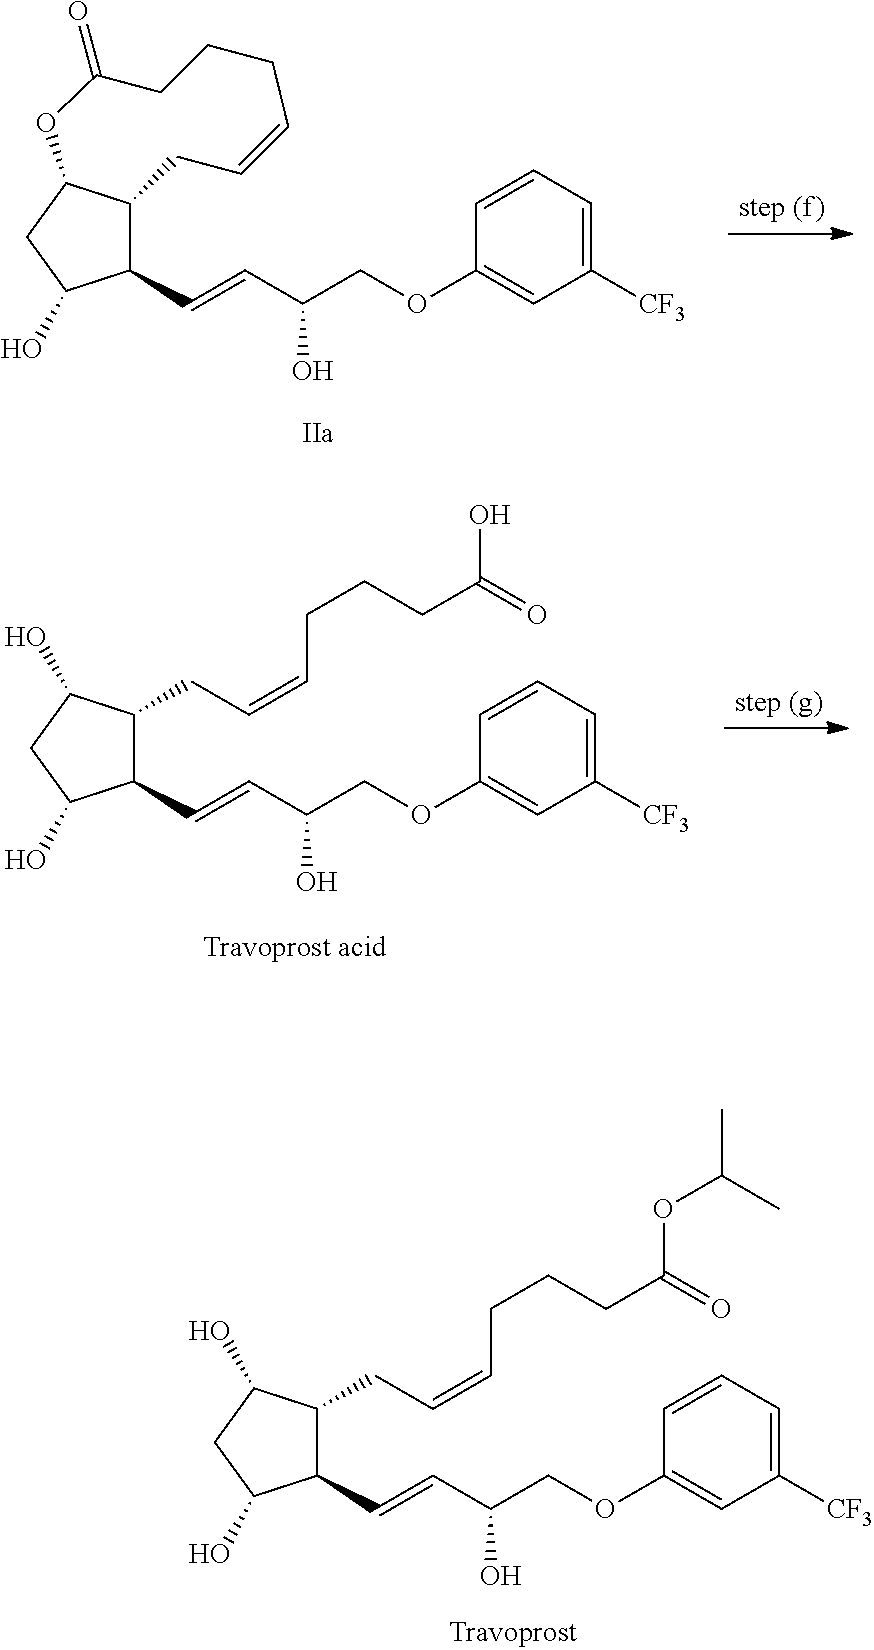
C12C(CC(O)C1C=CC(COC1=CC([CF3])=CC=C1)O)OC(=O)CCCC=CC2.C1(CC=CCCCC(O)=O)C(O)CC(O)C1C=CC(COC1=CC([CF3])=CC=C1)O.C1(CC=CCCCC(OC(C)C)=O)C(O)CC(O)C1C=CC(COC1=CC([CF3])=CC=C1)O
